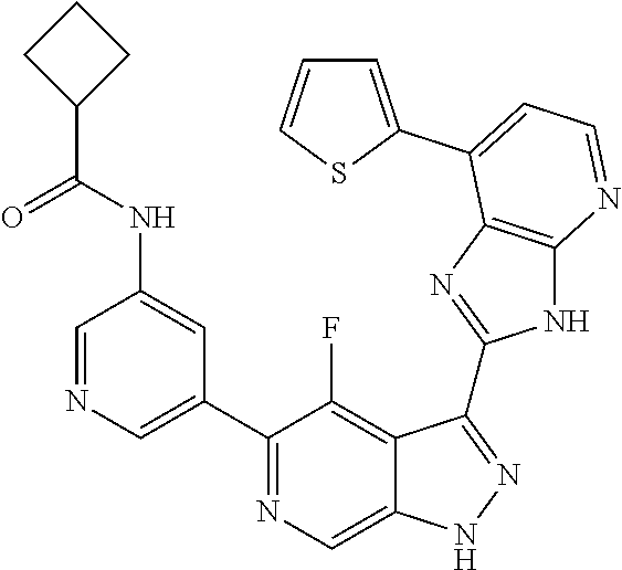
C1=NC=C(C2=NC=C3C(=C2F)C(C2=NC4=C(N2)N=CC=C4C2=CC=CS2)=NN3)C=C1NC(=O)C1CCC1
